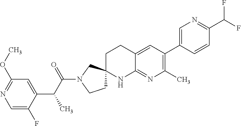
C1=C(F)C(C(C(N2CCC3(C2)CCC2=CC(C4=CN=C(C(F)F)C=C4)=C(C)N=C2N3)=O)C)=CC(OC)=N1
